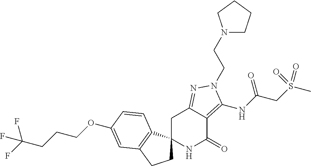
C1C2(C3=C(C1)C=C(OCCCC(F)(F)F)C=C3)NC(=O)C1=C(NC(CS(C)(=O)=O)=O)N(CCN3CCCC3)N=C1C2
